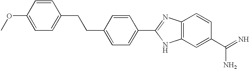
C1=CC(OC)=CC=C1CCC1=CC=C(C2=NC3=C(N2)C=C(C(N)=N)C=C3)C=C1
